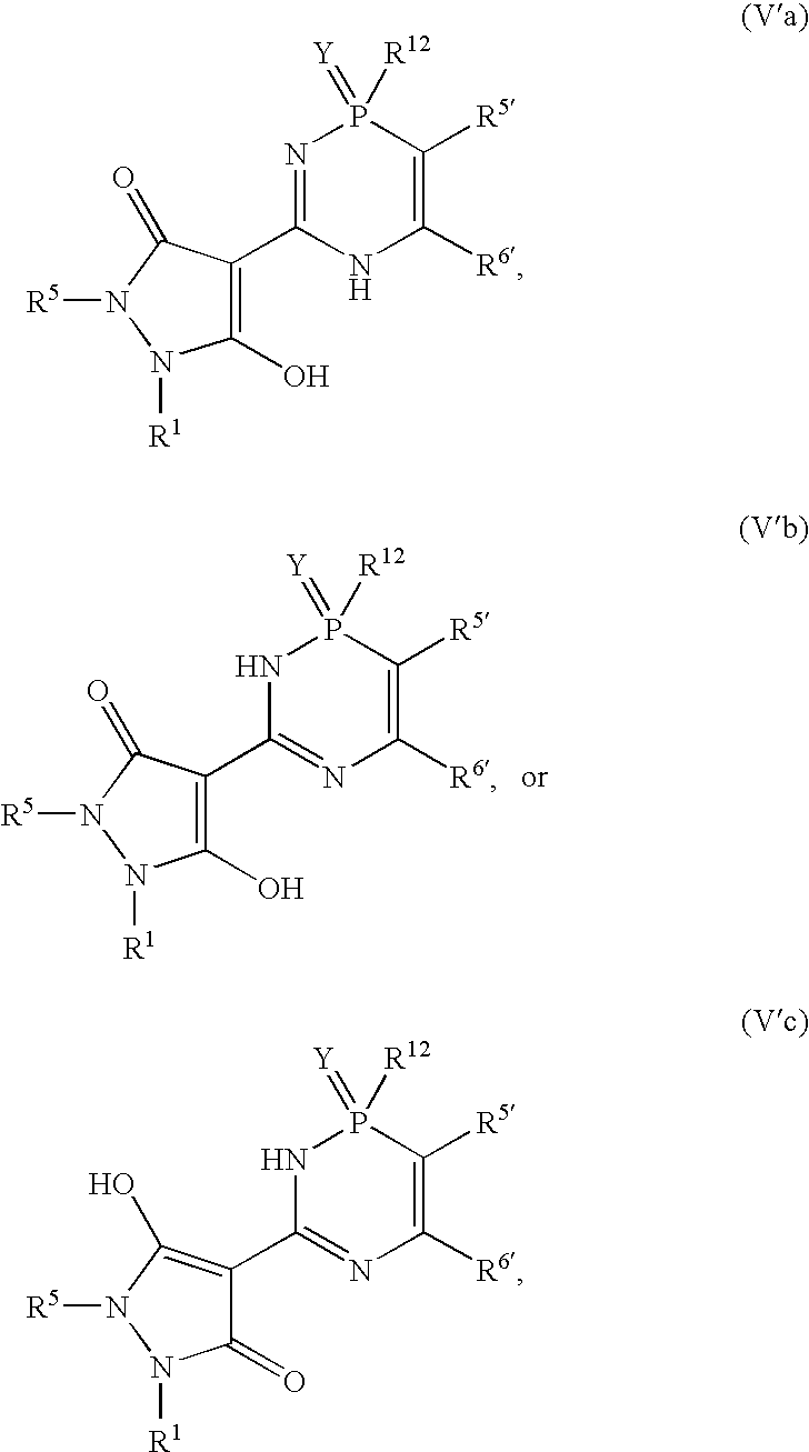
N1C(C2=C(O)N([R1])N([R5])C2=O)=NC([R6])=C([R5])P1(=[Y])[R12].N1=C(C2=C(O)N([R1])N([R5])C2=O)NC([R6])=C([R5])P1(=[Y])[R12].N1C(C2=C(O)N([R5])N([R1])C2=O)=NC([R6])=C([R5])P1(=[Y])[R12]
